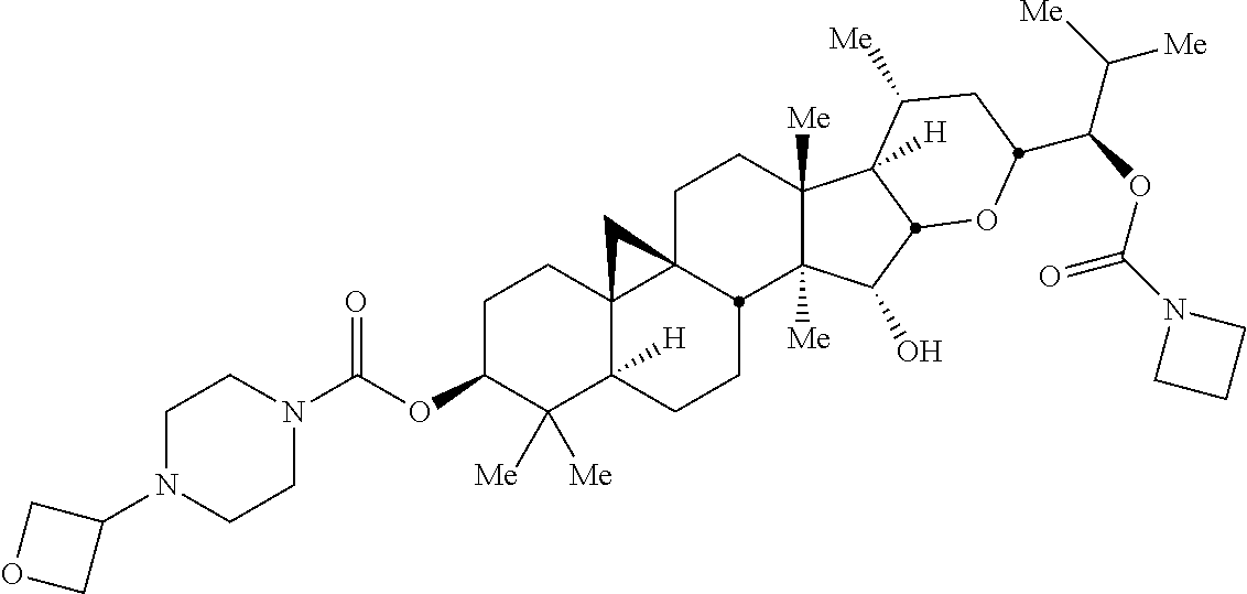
C1C23C4(C([H])(CCC2C2([Me])C([Me])(C1)C1([H])C([Me])CC(C(C([Me])[Me])OC(N5CCC5)=O)OC1C2O)C([Me])([Me])C(OC(=O)N1CCN(C2COC2)CC1)CC4)C3
